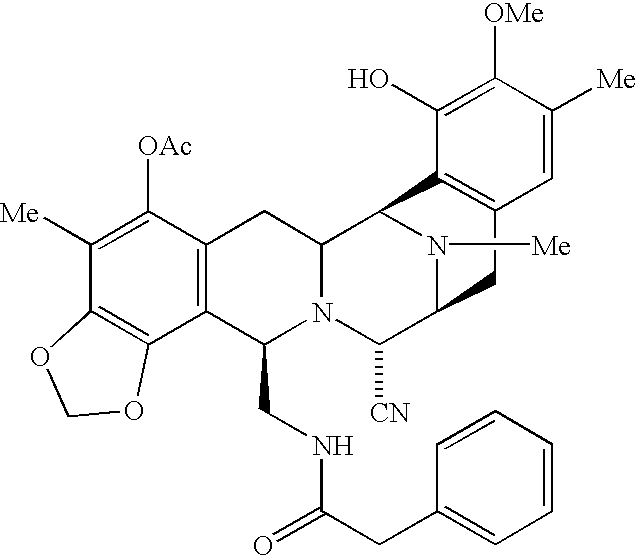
C1([Me])=C([OAc])C2=C(C3=C1OCO3)C(CNC(=O)CC1=CC=CC=C1)N1C(C2)C2N([Me])C(C1[CN])CC1=C2C(O)=C([OMe])C([Me])=C1
